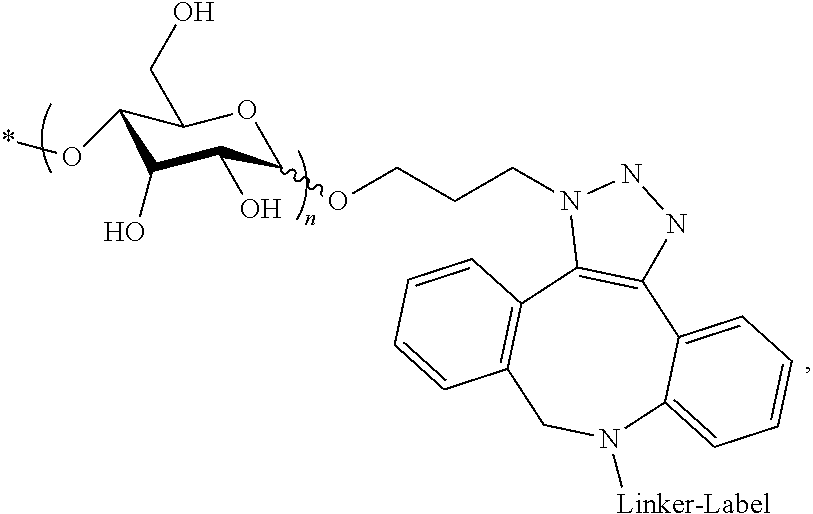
C1(O*)C(O)C(O)C(OCCCN2C3=C(NN2)C2=CC=CC=C2N([Linker-Label])CC2=C3C=CC=C2)OC1CO
